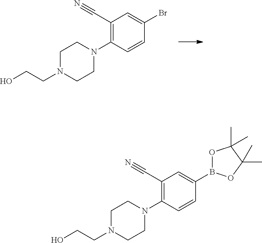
C1(C#N)=C(N2CCN(CCO)CC2)C=CC(Br)=C1.C1(C#N)=C(N2CCN(CCO)CC2)C=CC(B2OC(C)(C)C(C)(C)O2)=C1
